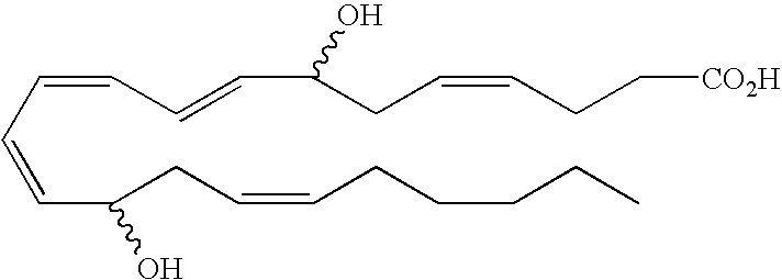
C(C=CC(CC=CCCCCC)O)=CC=CC(CC=CCC[CO2H])O
